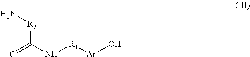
[R2](C(N[R1][Ar]O)=O)N
